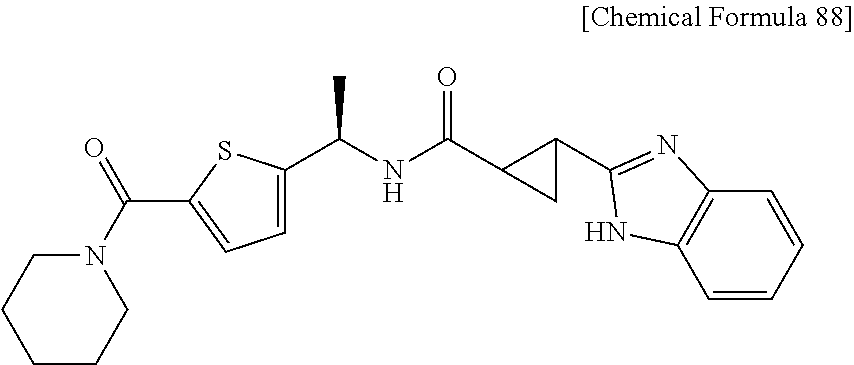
C1=C(C(NC(C2CC2C2=NC3=C(C=CC=C3)N2)=O)C)SC(C(N2CCCCC2)=O)=C1
